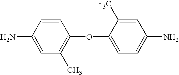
C1=CC(N)=CC(C)=C1OC1=CC=C(N)C=C1[F3C]
